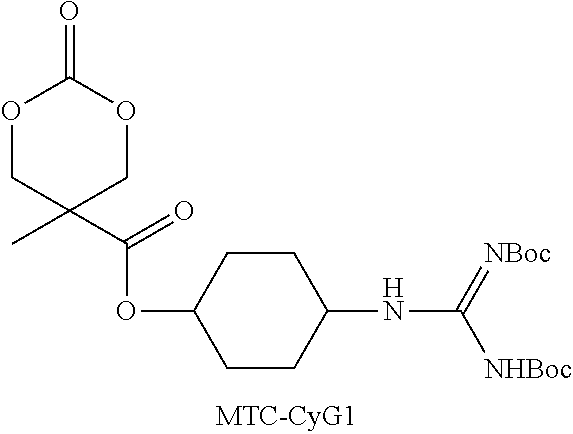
O1CC(C(OC2CCC(NC(=[NBoc])[NHBoc])CC2)=O)(C)COC1=O
